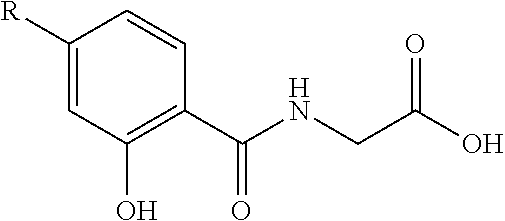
C1([R])=CC(O)=C(C(=O)NCC(O)=O)C=C1
